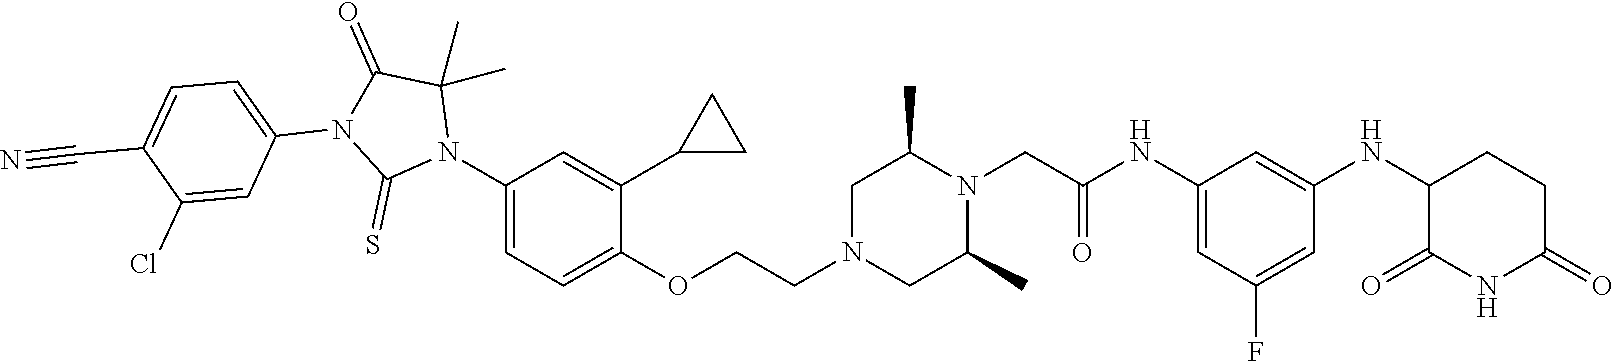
C1=C(NC(CN2C(C)CN(CCOC3=CC=C(N4C(C)(C)C(=O)N(C5=CC=C(C#N)C(Cl)=C5)C4=S)C=C3C3CC3)CC2C)=O)C=C(NC2C(=O)NC(=O)CC2)C=C1F
